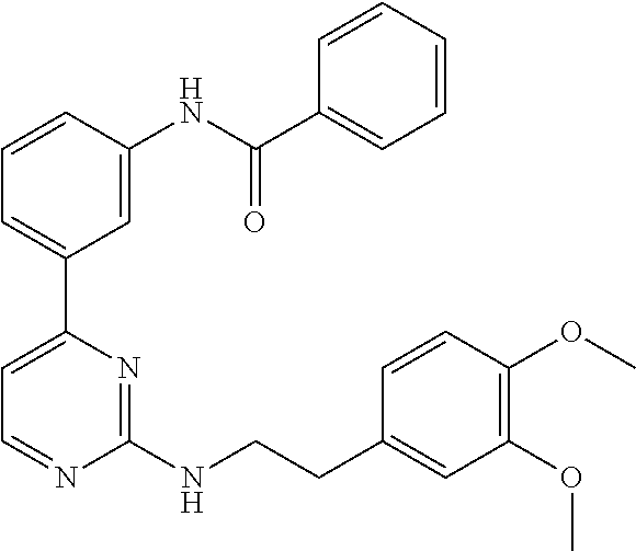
C1=CC(NC(C2=CC=CC=C2)=O)=CC(C2=CC=NC(NCCC3=CC(OC)=C(OC)C=C3)=N2)=C1
